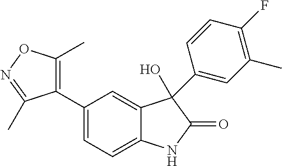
C1=C(C2=C(C)ON=C2C)C=C2C(=C1)NC(=O)C2(O)C1=CC(C)=C(F)C=C1
